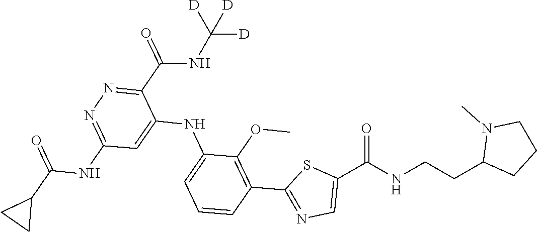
C1=CC=C(NC2=CC(NC(C3CC3)=O)=NN=C2C(NC([D])([D])[D])=O)C(OC)=C1C1=NC=C(C(NCCC2N(C)CCC2)=O)S1
